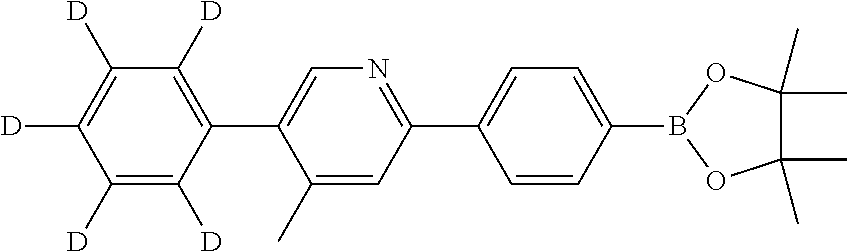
C1([D])=C([D])C(C2=CN=C(C3=CC=C(B4OC(C)(C)C(C)(C)O4)C=C3)C=C2C)=C([D])C([D])=C1[D]
